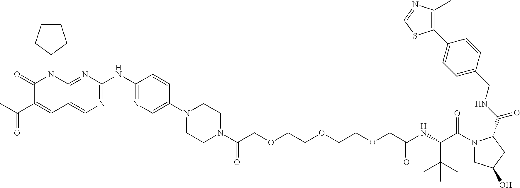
C1(=O)C(C(C)=O)=C(C)C2=CN=C(NC3=NC=C(N4CCN(C(COCCOCCOCC(NC(C(N5CC(O)CC5C(=O)NCC5=CC=C(C6=C(C)N=CS6)C=C5)=O)C(C)(C)C)=O)=O)CC4)C=C3)N=C2N1C1CCCC1
